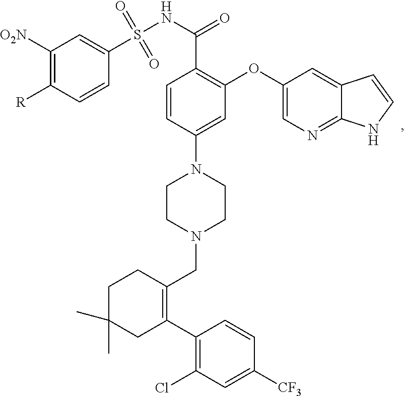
C1(C2=C(CN3CCN(C4=CC(OC5=CN=C6C(=C5)C=CN6)=C(C(NS(C5=CC([O2N])=C([R])C=C5)(=O)=O)=O)C=C4)CC3)CCC(C)(C)C2)=C(Cl)C=C([CF3])C=C1
